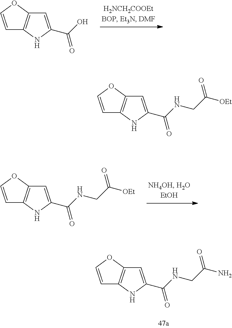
C1=COC2=C1NC(C(O)=O)=C2.C1=COC2=C1NC(C(NCC([OEt])=O)=O)=C2.C1=COC2=C1NC(C(NCC(N)=O)=O)=C2.C1=COC2=C1NC(C(NCC([OEt])=O)=O)=C2
